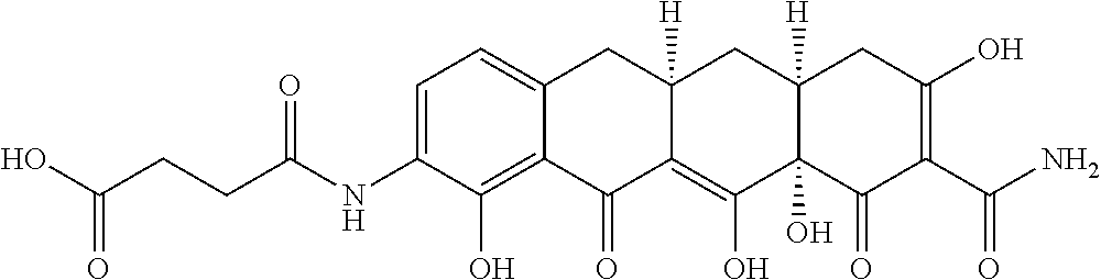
C1=C(NC(CCC(O)=O)=O)C(O)=C2C(=C1)CC1([H])C(=C(O)C3(O)C([H])(C1)CC(O)=C(C(N)=O)C3=O)C2=O
